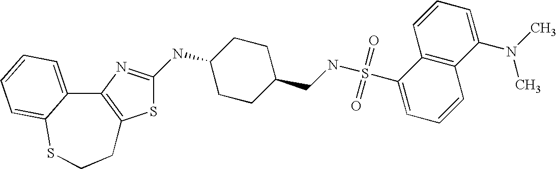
S1C(NC2CCC(CNS(C3=CC=CC4=C3C=CC=C4N(C)C)(=O)=O)CC2)=NC2=C1CCSC1=CC=CC=C21
